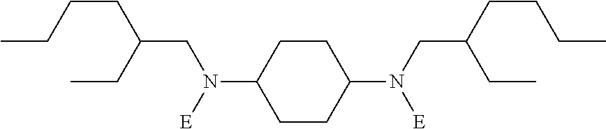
C1CC(N([E])CC(CCCC)CC)CCC1N(CC(CCCC)CC)[E]
